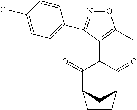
C1(=O)C2CC(C(=O)C1C1=C(C)ON=C1C1=CC=C(Cl)C=C1)CC2
